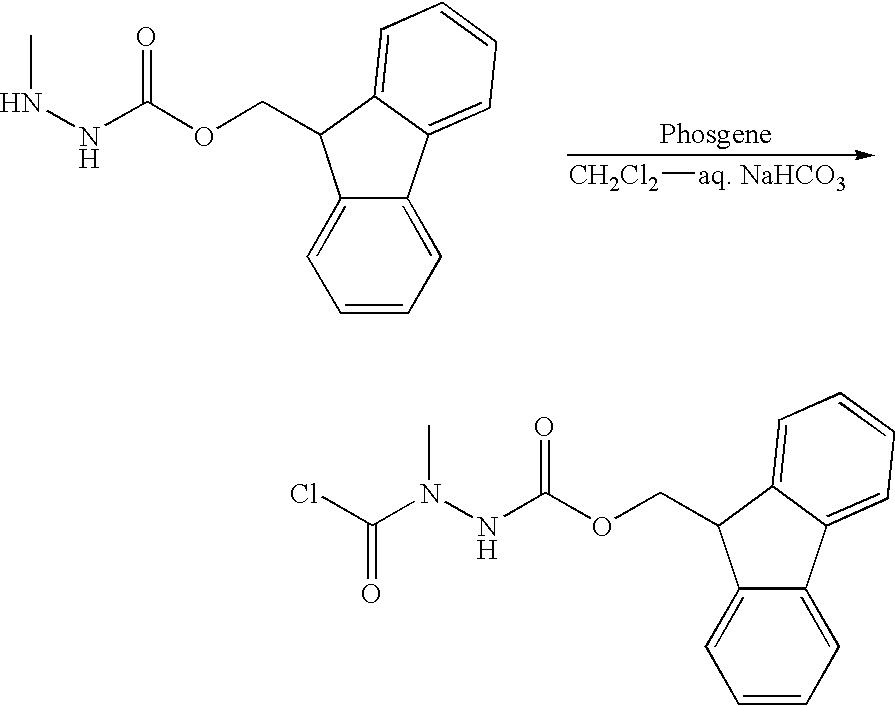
C12=CC=CC=C1C1=CC=CC=C1C2COC(NNC)=O.[CH2Cl2][aq. NaHCO3].C12=CC=CC=C1C1=CC=CC=C1C2COC(NN(C)C(Cl)=O)=O
